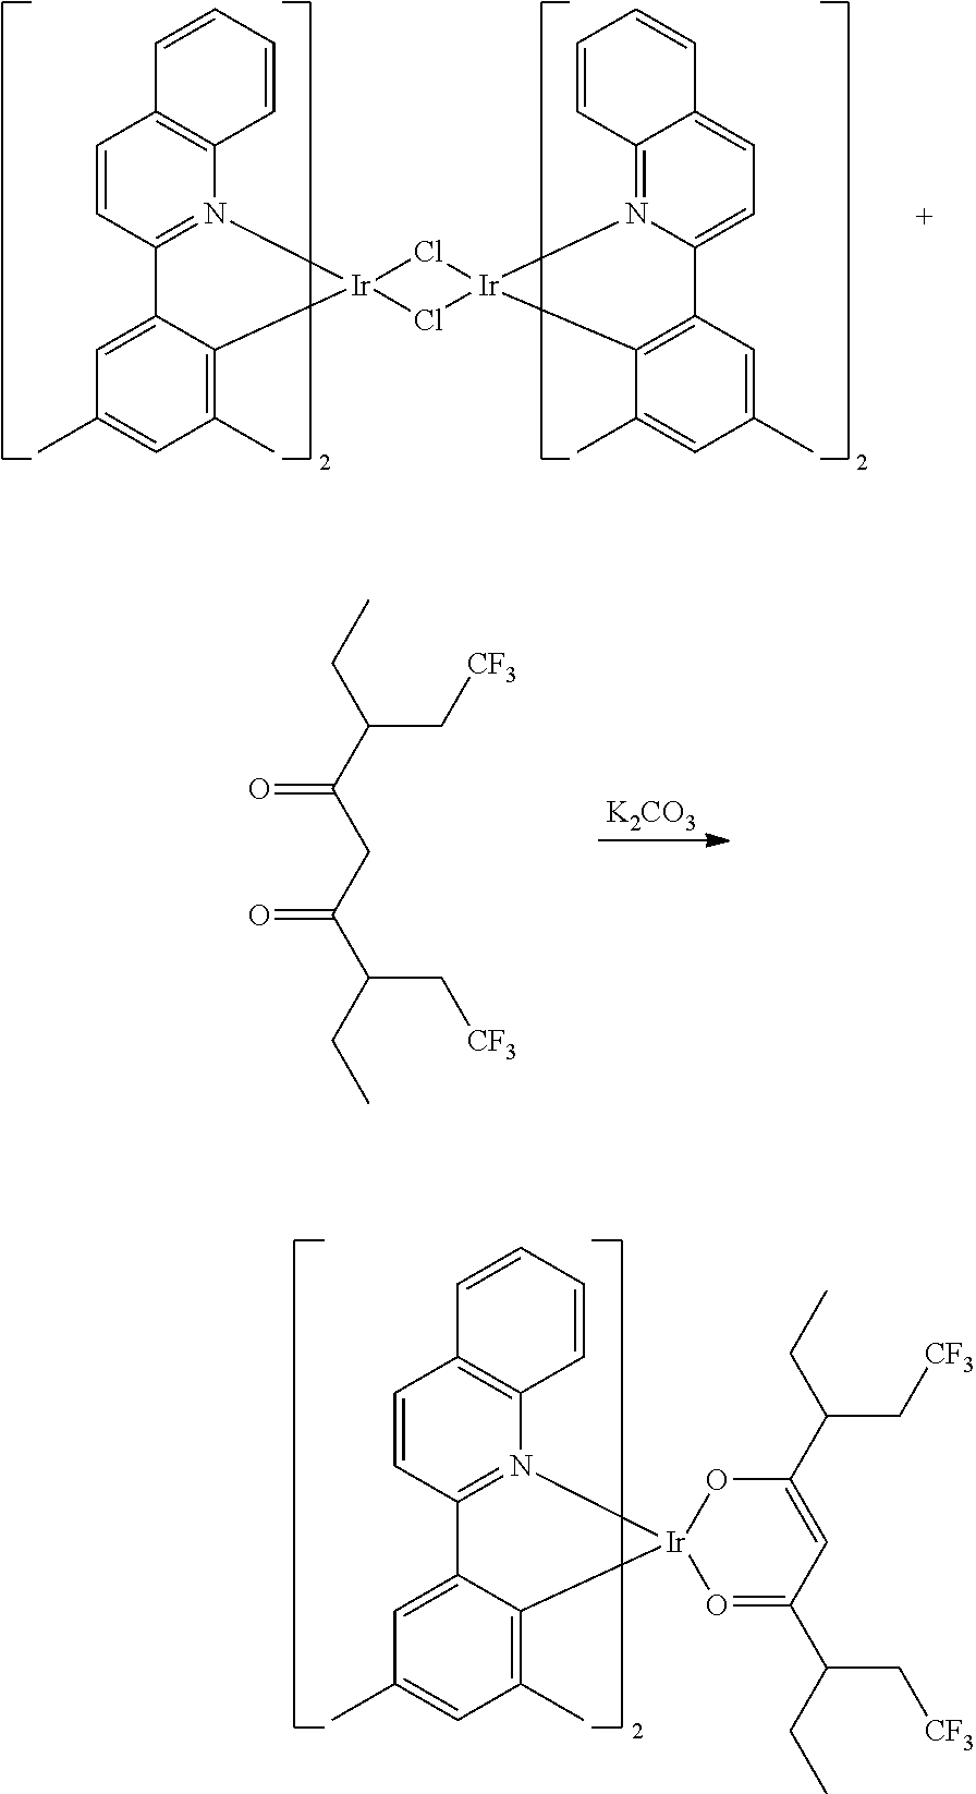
CCC(C(CC(C(CC)C[CF3])=O)=O)C[CF3].[K2CO3].C1=CC2=N(C3=C1C=CC=C3)[Ir]1(C3=C(C)C=C(C)C=C23)Cl[Ir]2(Cl1)N1=C3C(=CC=C1C1=C2C(C)=CC(C)=C1)C=CC=C3.C1=CC2=N(C3=C1C=CC=C3)[Ir]1(C3=C(C)C=C(C)C=C23)O=C(C(CC)C[CF3])C=C(C(CC)C[CF3])O1
